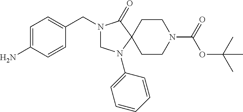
NC1=CC=C(CN2CN(C3=CC=CC=C3)C3(C2=O)CCN(C(=O)OC(C)(C)C)CC3)C=C1
